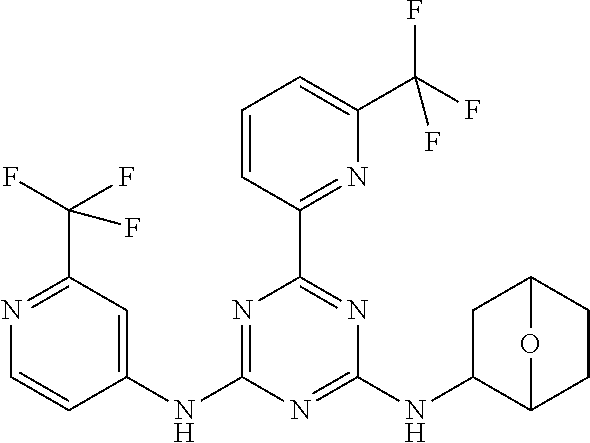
C1(NC2=NC(C3=NC(C(F)(F)F)=CC=C3)=NC(NC3C4CCC(C3)O4)=N2)=CC(C(F)(F)F)=NC=C1
